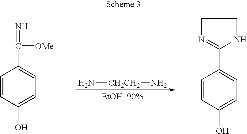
C1=CC(O)=CC=C1C1=NCCN1.N[CH2CH2]N.C1(C([OMe])=N)=CC=C(O)C=C1
